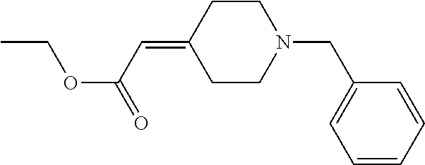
C1CC(=CC(OCC)=O)CCN1CC1=CC=CC=C1
